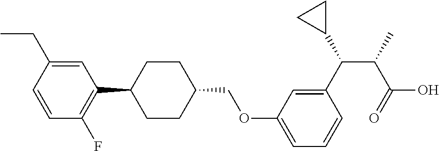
C1=C(CC)C=CC(F)=C1C1CCC(COC2=CC=CC(C(C(C)C(=O)O)C3CC3)=C2)CC1
